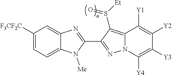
C12=CC=C([F3CF2C])C=C1N=C(C1=NN3C(=C1S([Et])=O)C([Y1])=C([Y2])C([Y3])=C3[Y4])N2[Me]
